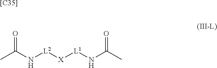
O=C(N[L2][X][L1]NC(C)=O)C.[[C35]]
